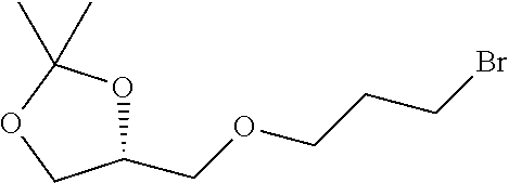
C1(COCCCBr)OC(C)(C)OC1
